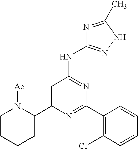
C1=C(C2N([Ac])CCCC2)N=C(C2=C(Cl)C=CC=C2)N=C1NC1=NNC(C)=N1
